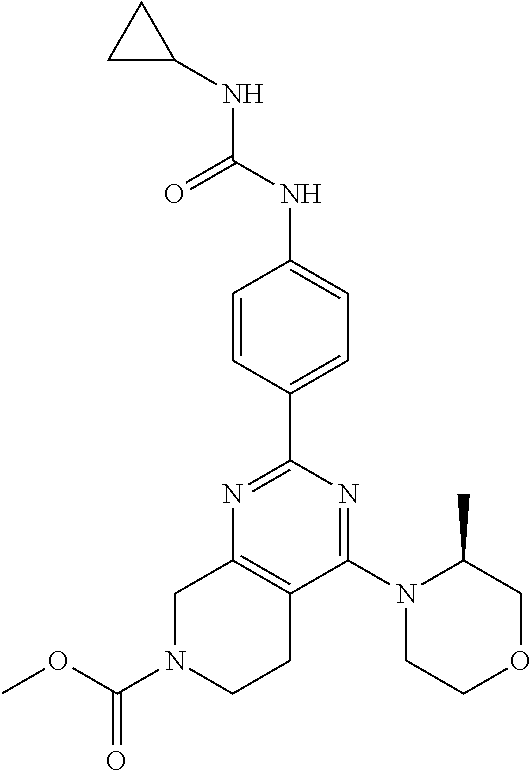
N1=C(C2=CC=C(NC(NC3CC3)=O)C=C2)N=C(N2CCOCC2C)C2=C1CN(C(OC)=O)CC2
